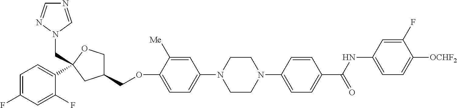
C1=C(F)C=C(F)C(C2(CN3N=CN=C3)OCC(COC3=CC=C(N4CCN(C5=CC=C(C(NC6=CC=C([OCHF2])C(F)=C6)=O)C=C5)CC4)C=C3[Me])C2)=C1
